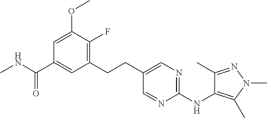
C1=C(OC)C(F)=C(CCC2=CN=C(NC3=C(C)N(C)N=C3C)N=C2)C=C1C(NC)=O
